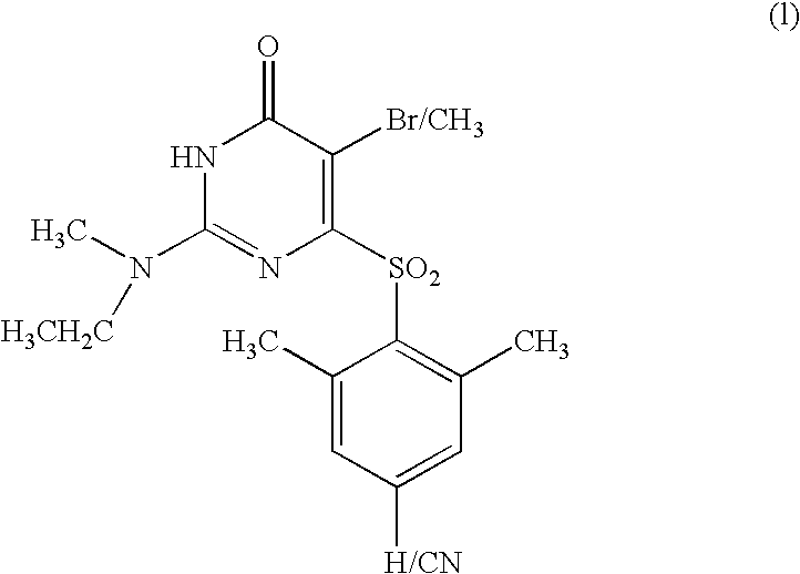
[H3CH2C]N(C)C1=NC([SO2]C2=C(C)C=C([H/CN])C=C2C)=C([Br/CH3])C(=O)N1
